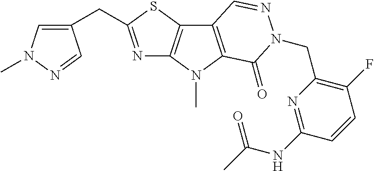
N1=C(CC2=CN(C)N=C2)SC2=C1N(C)C1=C2C=NN(CC2=C(F)C=CC(NC(=O)C)=N2)C1=O
